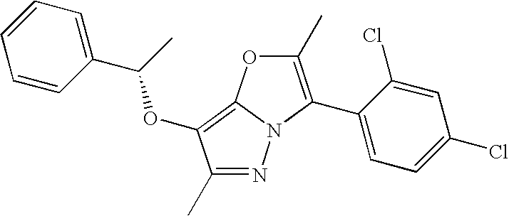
N1=C(C)C(OC(C)C2=CC=CC=C2)=C2N1C(C1=CC=C(Cl)C=C1Cl)=C(C)O2
